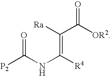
N(C([R4])=C(C([OR2])=O)[Ra])C([P2])=O
